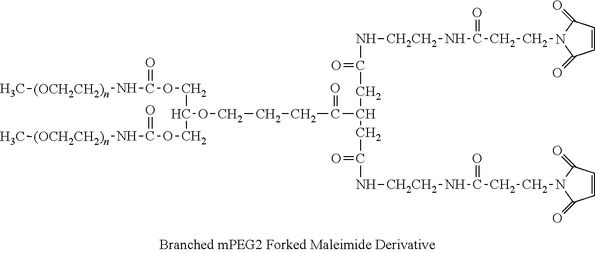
C(=O)(C(CC(N[CH2CH2]NC(CCN1C(=O)C=CC1=O)=O)=O)CC(N[CH2CH2]NC(CCN1C(=O)C=CC1=O)=O)=O)CCCOC(COC(N[(OCH2CH2)n]C)=O)COC(=O)N[(OCH2CH2)n]C
